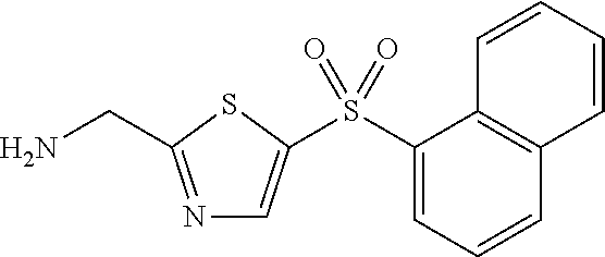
N1=C(CN)SC(S(C2=CC=CC3=C2C=CC=C3)(=O)=O)=C1
